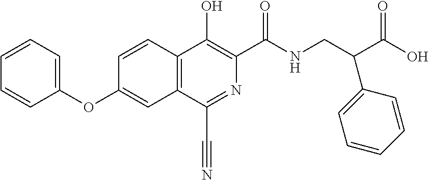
C1(OC2=CC3=C(C=C2)C(O)=C(C(NCC(C(O)=O)C2=CC=CC=C2)=O)N=C3C#N)=CC=CC=C1
